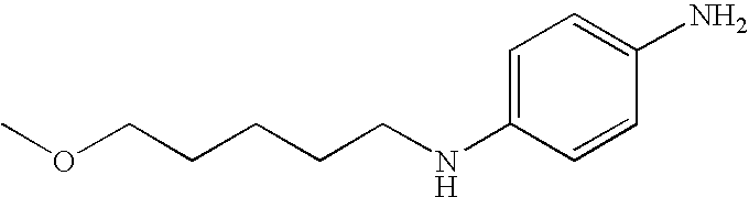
C1=C(NCCCCCOC)C=CC(N)=C1
